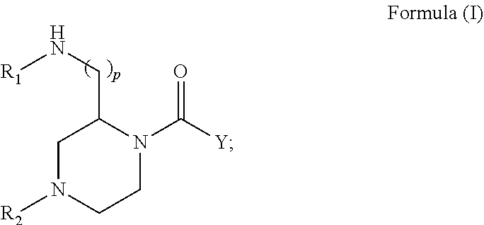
C1N([R2])CCN(C([Y])=O)C1CN[R1]
